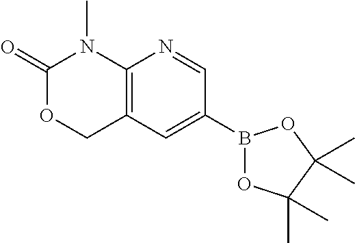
C12=C(C=C(B3OC(C)(C)C(C)(C)O3)C=N1)COC(=O)N2C
